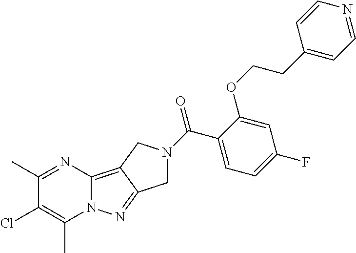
C1(C)=NC2=C3C(=NN2C(C)=C1Cl)CN(C(=O)C1=CC=C(F)C=C1OCCC1=CC=NC=C1)C3
